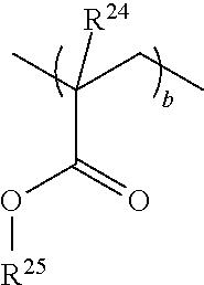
CC(CC)(C(=O)O[R25])[R24]
